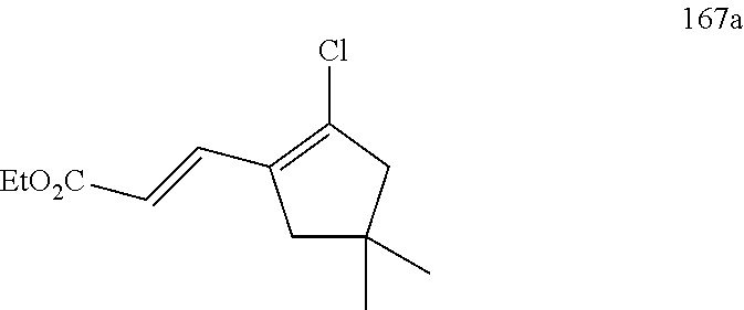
C1C(C)(C)CC(Cl)=C1C=C[EtO2C]
